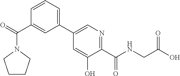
C1(C2=CC=CC(C(=O)N3CCCC3)=C2)=CN=C(C(=O)NCC(O)=O)C(O)=C1
